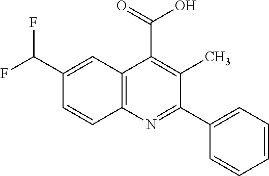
C12=C(N=C(C3=CC=CC=C3)C(C)=C1C(=O)O)C=CC(C(F)F)=C2
